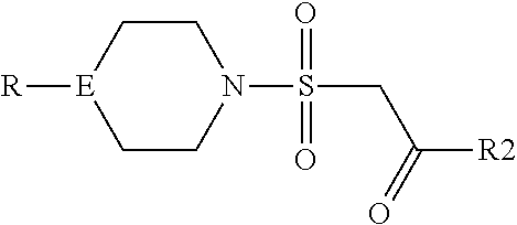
C1N(S(=O)(=O)CC(=O)[R2])CC[E]([R])C1
